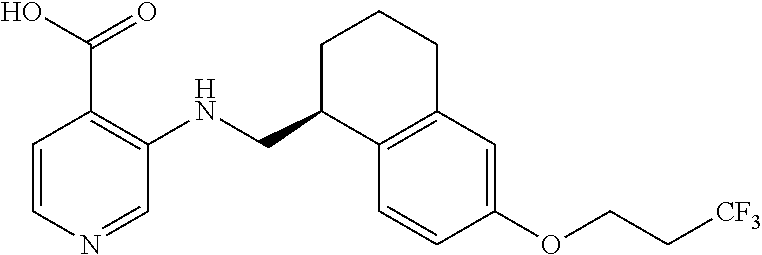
C1=CN=CC(NCC2C3=C(CCC2)C=C(OCC[CF3])C=C3)=C1C(O)=O
